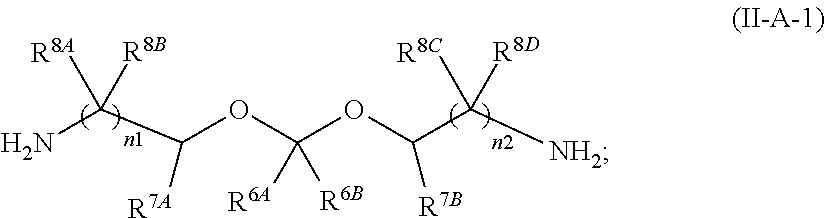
C(OC(OC([R7B])C([NH2])([R8C])[R8D])([R6A])[R6B])(C(N)([R8A])[R8B])[R7A]
